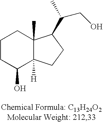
C1CC(O)C2([H])C(C)(C1)C(C(C)CO)CC2
